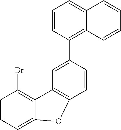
C1=CC=C2C(=C1Br)C1=C(C=CC(C3=C4C(=CC=C3)C=CC=C4)=C1)O2
